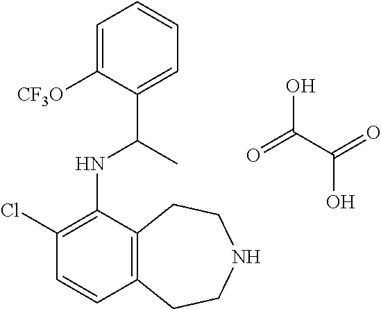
C1=C([CF3O])C(C(NC2=C(Cl)C=CC3=C2CCNCC3)C)=CC=C1.C(=O)(O)C(O)=O
